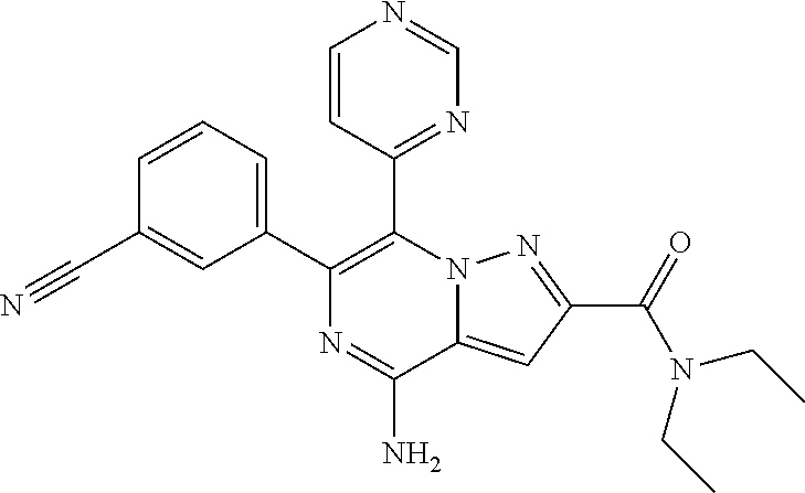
C1=CC=C(C2=C(C3=NC=NC=C3)N3C(=CC(C(=O)N(CC)CC)=N3)C(N)=N2)C=C1C#N
